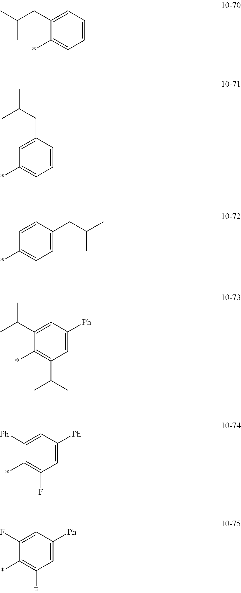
C1(CC(C)C)=CC=CC=C1*.C1=C(CC(C)C)C=CC=C1*.C1=CC(CC(C)C)=CC=C1*.C1(C(C)C)=CC([Ph])=CC(C(C)C)=C1*.C1([Ph])=CC([Ph])=CC(F)=C1*.C1(F)=CC([Ph])=CC(F)=C1*
